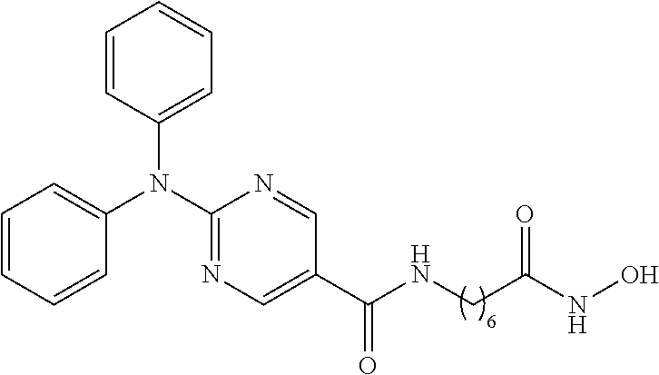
C1=CC(N(C2=NC=C(C(NCC(=O)NO)=O)C=N2)C2=CC=CC=C2)=CC=C1
